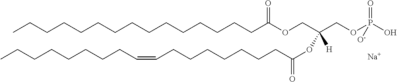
[Na].CCCCCCCCCCCCCCCC(OCC(COP(O)(=O)[O-])(OC(=O)CCCCCCCC=CCCCCCCCC)[H])=O
